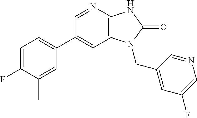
C1(C2=CC=C(F)C(C)=C2)=CC2=C(N=C1)NC(=O)N2CC1=CC(F)=CN=C1
